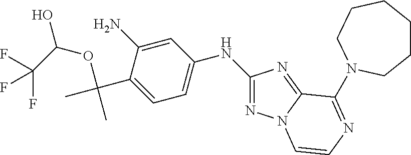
N(C1=CC=C(C(OC(C(F)(F)F)O)(C)C)C(N)=C1)C1=NN2C(=N1)C(N1CCCCCC1)=NC=C2
